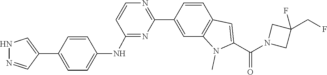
N1(C(C2=CC3=C(N2C)C=C(C2=NC=CC(NC4=CC=C(C5=CNN=C5)C=C4)=N2)C=C3)=O)CC(CF)(F)C1
